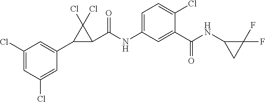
C1(Cl)=CC(Cl)=CC(C2C(C(NC3=CC=C(Cl)C(C(NC4CC4(F)F)=O)=C3)=O)C2(Cl)Cl)=C1
